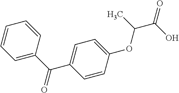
C1=CC=CC(C(C2=CC=C(OC(C)C(=O)O)C=C2)=O)=C1
